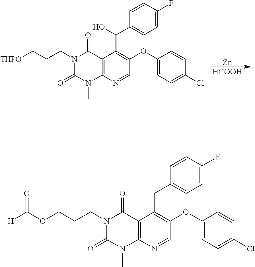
[Zn].[HCOOH].N1(CCC[THPO])C(=O)N(C)C2=C(C1=O)C(C(C1=CC=C(F)C=C1)O)=C(OC1=CC=C(Cl)C=C1)C=N2.N1(CCCOC([H])=O)C(=O)N(C)C2=C(C1=O)C(CC1=CC=C(F)C=C1)=C(OC1=CC=C(Cl)C=C1)C=N2
